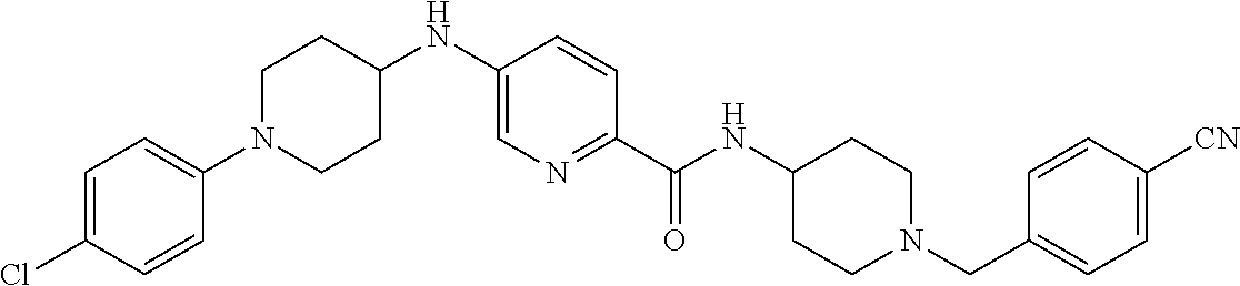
N(C(C1=NC=C(NC2CCN(C3=CC=C(Cl)C=C3)CC2)C=C1)=O)C1CCN(CC2=CC=C([CN])C=C2)CC1
